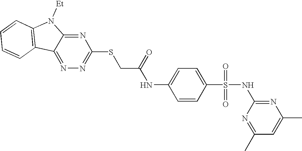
C1=CC2=C(C=C1)C1=NN=C(SCC(=O)NC3=CC=C(S(=O)(=O)NC4=NC(C)=CC(C)=N4)C=C3)N=C1N2[Et]
